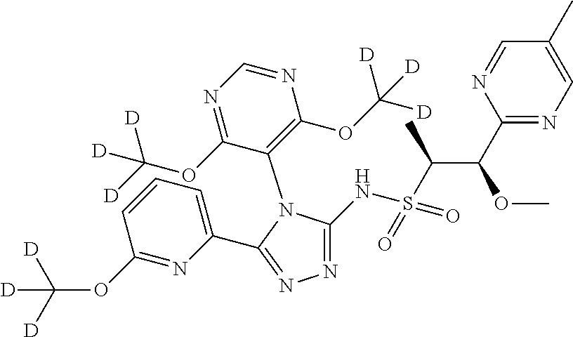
N1=C(NS(C(C(C2=NC=C(C)C=N2)OC)C)(=O)=O)N(C2=C(OC([D])([D])[D])N=CN=C2OC([D])([D])[D])C(C2=CC=CC(OC([D])([D])[D])=N2)=N1
